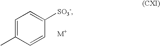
C1=C(C)C=CC([SO3-])=C1.[M+]
